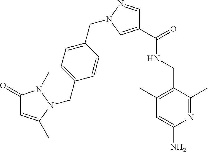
C1(C)=NC(N)=CC(C)=C1CNC(C1=CN(CC2=CC=C(CN3C(C)=CC(=O)N3C)C=C2)N=C1)=O
